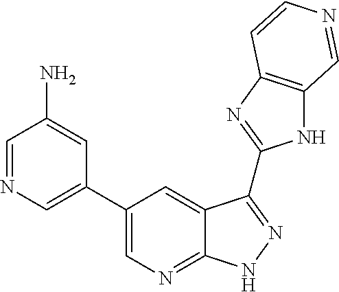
C1=NC=C(C2=CN=C3C(=C2)C(C2=NC4=C(N2)C=NC=C4)=NN3)C=C1N
